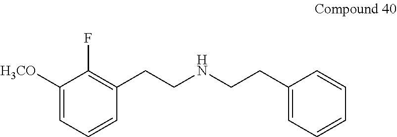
C1([H3CO])=CC=CC(CCNCCC2=CC=CC=C2)=C1F
